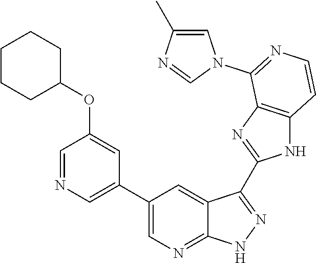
C1=NC=C(C2=CN=C3C(=C2)C(C2=NC4=C(N2)C=CN=C4N2C=C(C)N=C2)=N[N H]3)C=C1OC1CCCCC1
